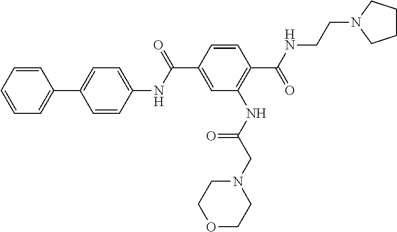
C1=CC=CC=C1C1=CC=C(NC(C2=CC(NC(CN3CCOCC3)=O)=C(C(NCCN3CCCC3)=O)C=C2)=O)C=C1
